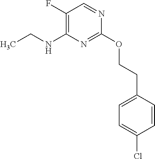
O(C1=NC(NCC)=C(F)C=N1)CCC1=CC=C(Cl)C=C1
